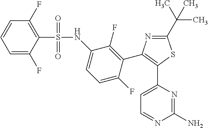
C1(C(C)(C)C)=NC(C2=C(F)C(NS(C3=C(F)C=CC=C3F)(=O)=O)=CC=C2F)=C(C2=CC=NC(N)=N2)S1
